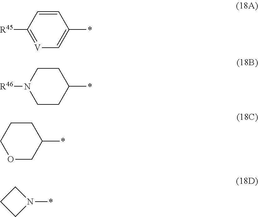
[V]1=C([R45])C=CC(*)=C1.C1CC(*)CCN1[R46].O1CC(*)CCC1.N1(*)CCC1
